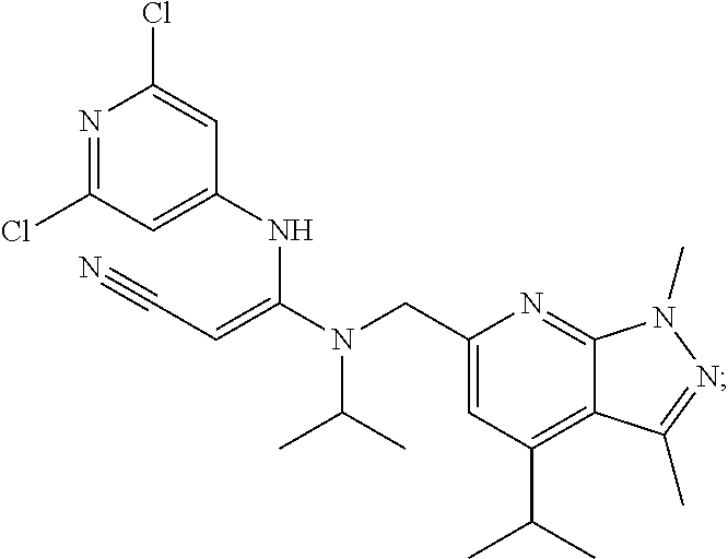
N1=C(Cl)C=C(NC(N(CC2=CC(C(C)C)=C3C(=N2)N(C)N=C3C)C(C)C)=CC#N)C=C1Cl
